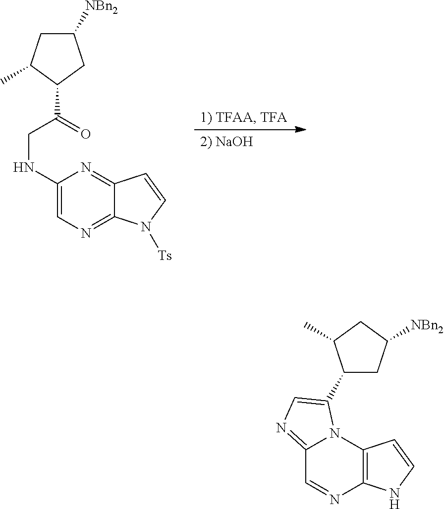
C1([NBn2])CC(C)C(C(=O)CNC2=CN=C3C(=N2)C=CN3[Ts])C1.C12=NC=C(C3CC([NBn2])CC3C)N1C1=C(N=C2)NC=C1
